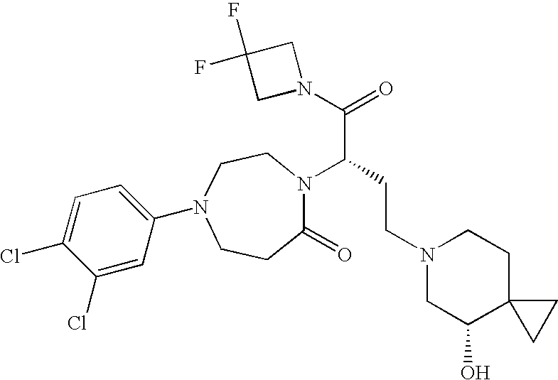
C1CC(=O)N(C(CCN2CC(O)C3(CC2)CC3)C(N2CC(F)(F)C2)=O)CCN1C1=CC=C(Cl)C(Cl)=C1
